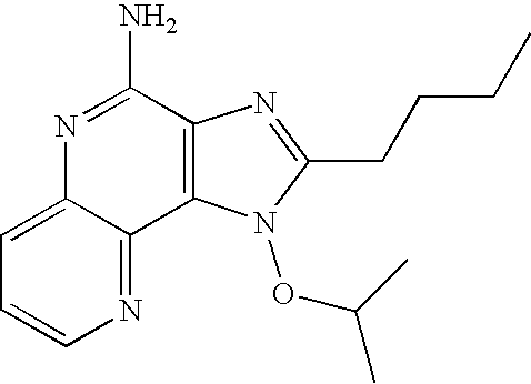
C12=C(C(N)=NC3=CC=CN=C13)N=C(CCCC)N2OC(C)C
